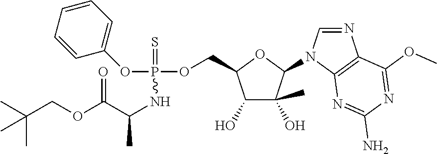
C1(O)C(C)(O)C(N2C=NC3=C2N=C(N)N=C3OC)OC1COP(OC1=CC=CC=C1)(=S)NC(C(OCC(C)(C)C)=O)C
